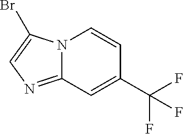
C12=NC=C(Br)N1C=CC(C(F)(F)F)=C2
